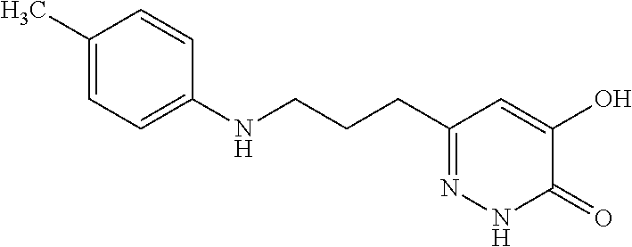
C(CC1=NNC(=O)C(O)=C1)CNC1=CC=C(C)C=C1
